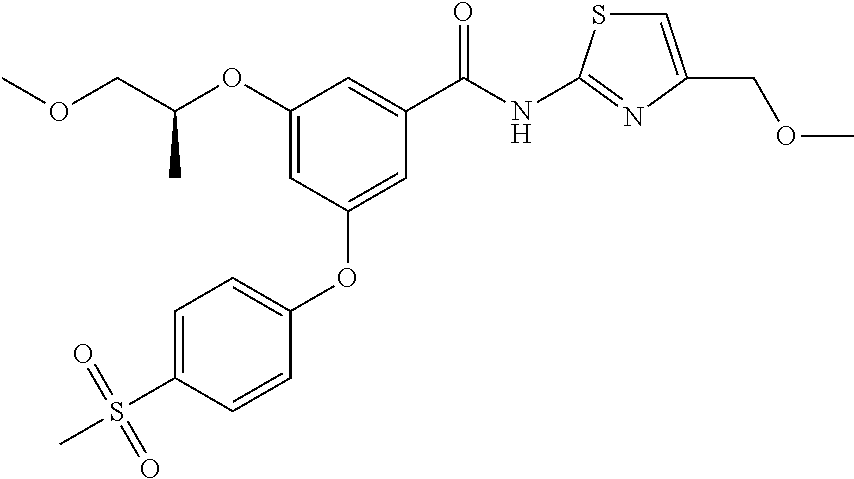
C1(OC(COC)C)=CC(OC2=CC=C(S(=O)(C)=O)C=C2)=CC(C(NC2=NC(COC)=CS2)=O)=C1
